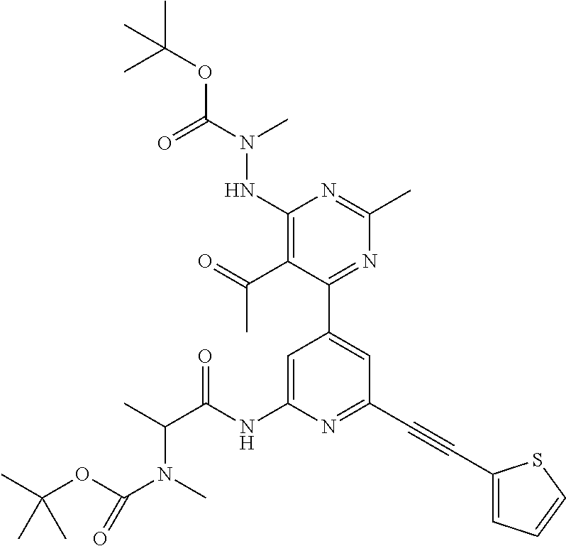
C1(C2=CC(C#CC3=CC=CS3)=NC(NC(C(C)N(C)C(OC(C)(C)C)=O)=O)=C2)=NC(C)=NC(NN(C(OC(C)(C)C)=O)C)=C1C(=O)C
